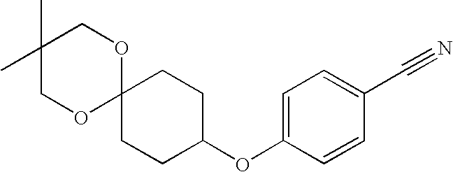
C1OC2(OCC1(C)C)CCC(OC1=CC=C(C#N)C=C1)CC2
